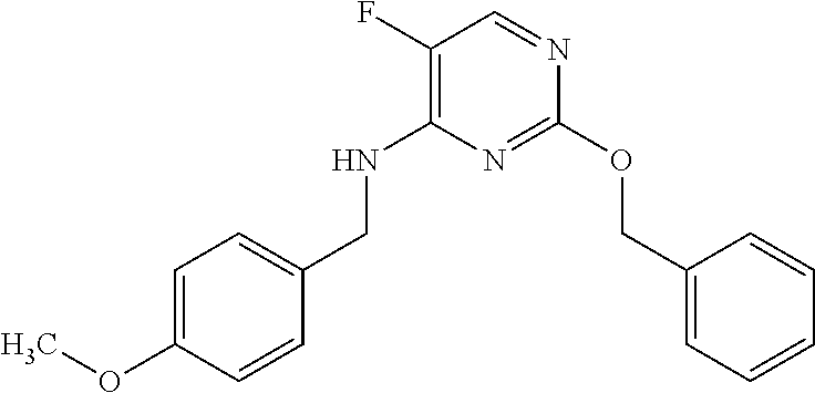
C1(F)=C(NCC2=CC=C(OC)C=C2)N=C(OCC2=CC=CC=C2)N=C1
